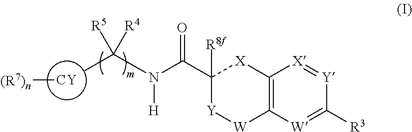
[CY][(R7)n].C12=C([W]=C([R3])[Y]=[X]1)[W][Y]C(C(N([H])C(C)([R5])[R4])=O)([R8f])[X]2
